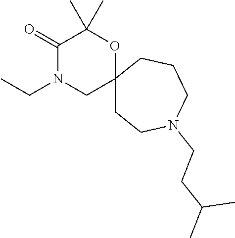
N1(CC)CC2(OC(C)(C)C1=O)CCN(CCC(C)C)CCC2
